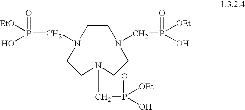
C1CN(CP(=O)([OEt])O)CCN(CP(=O)(O)[OEt])CCN1CP(O)([EtO])=O
